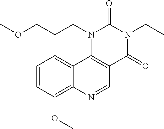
C1=CC(OC)=C2C(=C1)C1=C(C=N2)C(=O)N(CC)C(=O)N1CCCOC
